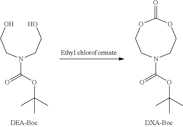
N(C(OC(C)(C)C)=O)(CCO)CCO.N1(C(OC(C)(C)C)=O)CCOC(=O)OCC1.[DXA-Boc]
